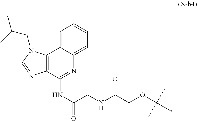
C1=C2C(=CC=C1)N=C(NC(=O)CNC(COC(C)(C)C)=O)C1=C2N(CC(C)C)C=N1
